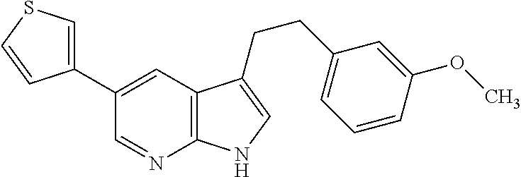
C1(C2=CC3=C(N=C2)NC=C3CCC2=CC=CC(OC)=C2)=CSC=C1
